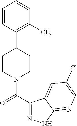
C1CN(C(=O)C2=NNC3=NC=C(Cl)C=C23)CCC1C1=C([CF3])C=CC=C1
